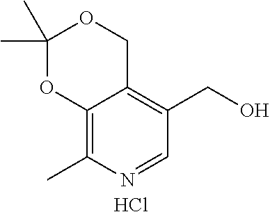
C1(C)(C)OC2=C(C)N=CC(CO)=C2CO1.Cl
